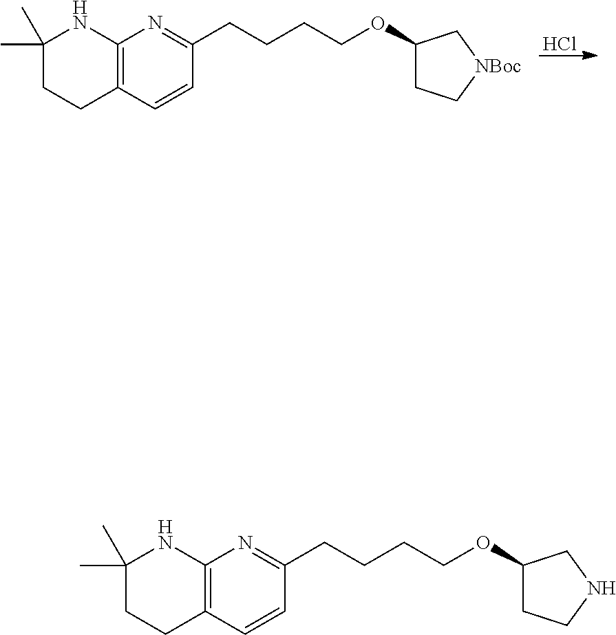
Cl.C12=C(C=CC(CCCCOC3CC[NBoc]C3)=N1)CCC(C)(C)N2.C12=C(C=CC(CCCCOC3CCNC3)=N1)CCC(C)(C)N2
